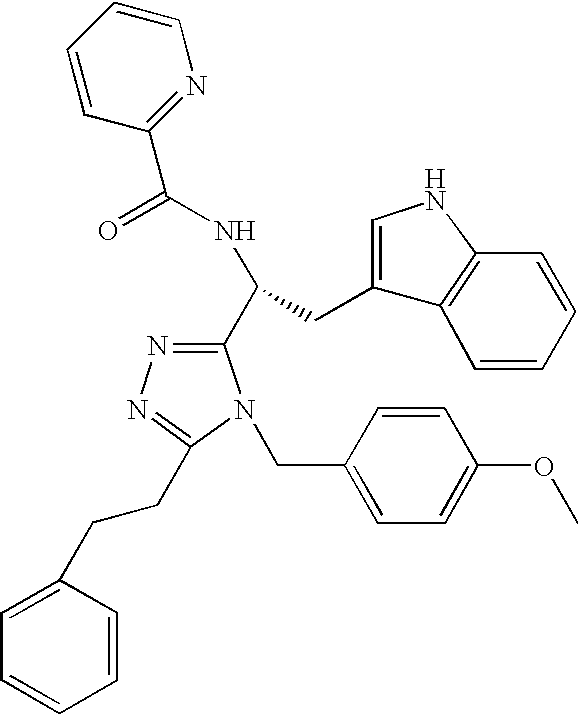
O=C(NC(CC1=CNC2=C1C=CC=C2)C1=NN=C(CCC2=CC=CC=C2)N1CC1=CC=C(OC)C=C1)C1=NC=CC=C1
